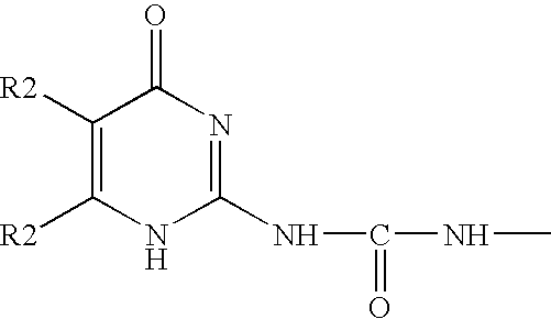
C1([R2])=C([R2])NC(NC(NC)=O)=NC1=O
